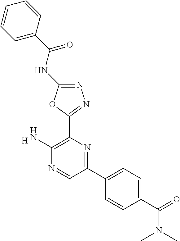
[H].C1(N)=C(C2=NN=C(NC(C3=CC=CC=C3)=O)O2)N=C(C2=CC=C(C(N(C)C)=O)C=C2)C=N1
